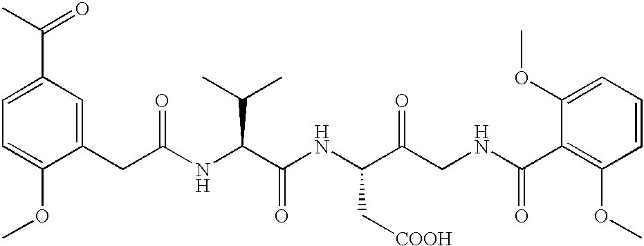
C1=C(OC)C(CC(NC(C(NC(C(CNC(C2=C(OC)C=CC=C2OC)=O)=O)C[COOH])=O)C(C)C)=O)=CC(C(C)=O)=C1
